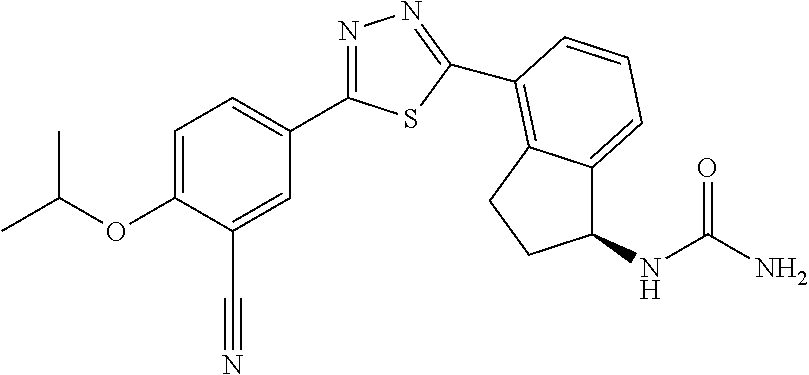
C1=C(OC(C)C)C(C#N)=CC(C2=NN=C(C3=C4C(=CC=C3)C(NC(N)=O)CC4)S2)=C1
